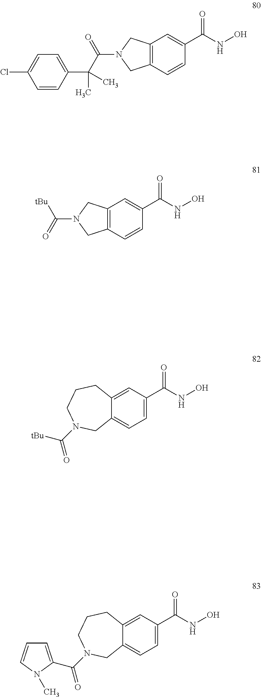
C1=CC(C(C(=O)N2CC3=C(C2)C=C(C(=O)NO)C=C3)(C)C)=CC=C1Cl.C12=C(C=CC(C(=O)NO)=C1)CN(C([tBu])=O)C2.C12=CC(C(=O)NO)=CC=C1CN(C(=O)[tBu])CCC2.C12=CC(C(=O)NO)=CC=C1CN(C(=O)C1=CC=CN1C)CCC2
